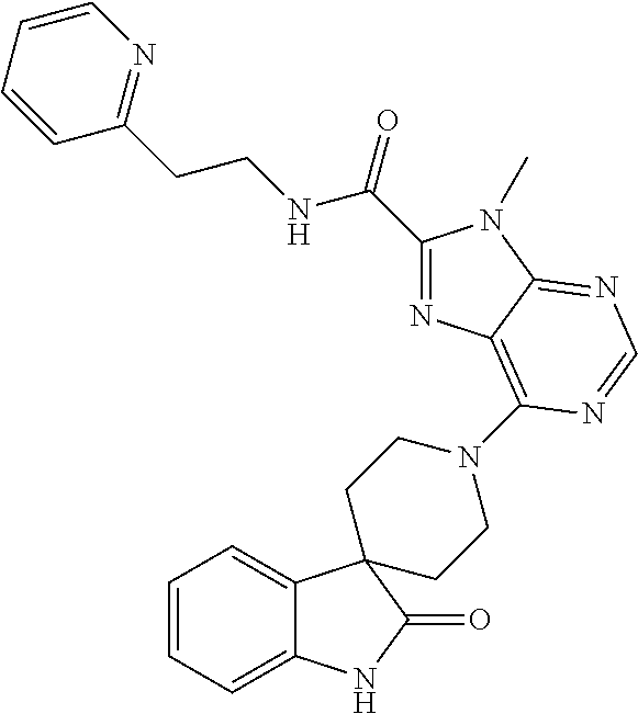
C1=CC=C2C(=C1)C1(C(=O)N2)CCN(C2=C3C(=NC=N2)N(C)C(C(NCCC2=NC=CC=C2)=O)=N3)CC1
